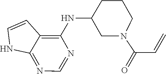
C12=NC=NC(NC3CCCN(C(C=C)=O)C3)=C1C=CN2
